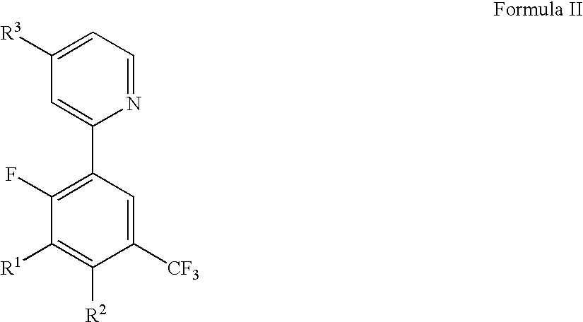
N1=CC=C([R3])C=C1C1=C(F)C([R1])=C([R2])C([CF3])=C1
